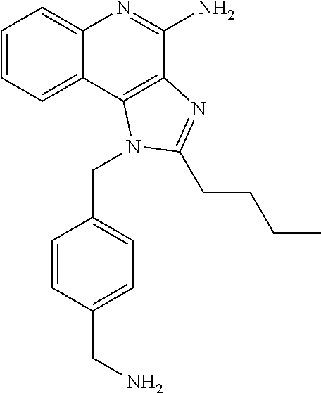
C1=CC=C2C(=C1)N=C(N)C1=C2N(CC2=CC=C(CN)C=C2)C(CCCC)=N1
